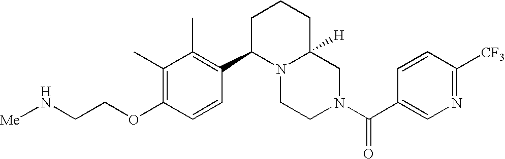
O(C1=C(C)C(C)=C(C2N3C([H])(CN(C(=O)C4=CN=C([CF3])C=C4)CC3)CCC2)C=C1)CCN[Me]
